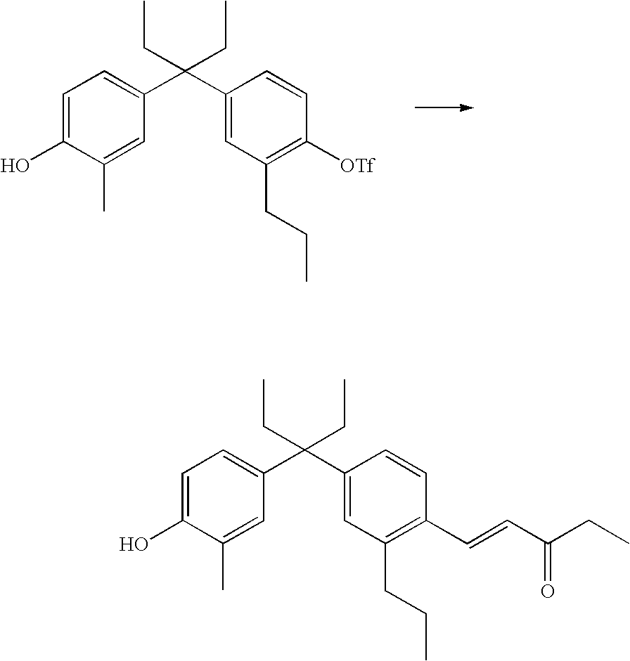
C1=C(O)C(C)=CC(C(C2=CC(CCC)=C([OTf])C=C2)(CC)CC)=C1.C1=C(O)C(C)=CC(C(C2=CC(CCC)=C(C=CC(CC)=O)C=C2)(CC)CC)=C1
